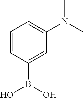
C1=CC(B(O)O)=CC(N(C)C)=C1
